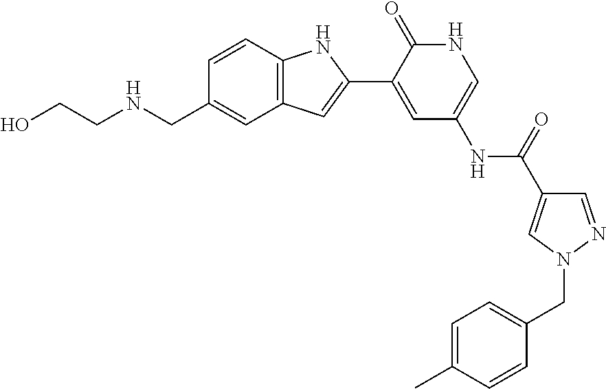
C1=CC2=C(C=C1CNCCO)C=C(C1=CC(NC(=O)C3=CN(CC4=CC=C(C)C=C4)N=C3)=CNC1=O)N2
